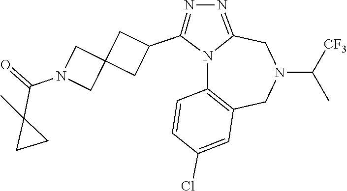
N12C3=C(CN(C([CF3])C)CC1=NN=C2C1CC2(C1)CN(C(=O)C1(C)CC1)C2)C=C(Cl)C=C3
